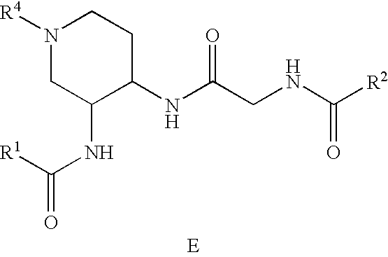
[E].N(C(CNC([R2])=O)=O)C1CCN([R4])CC1NC([R1])=O
